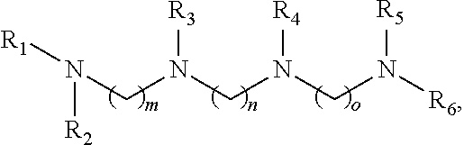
N(CN(CN(CN([R6])[R5])[R4])[R3])([R2])[R1]
